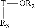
[T]([R3])[OR2]
